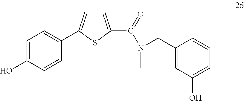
C1(CN(C(C2=CC=C(C3=CC=C(O)C=C3)S2)=O)C)=CC(O)=CC=C1
